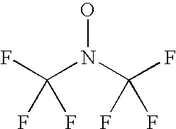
C(N(C(F)(F)F)O)(F)(F)F
